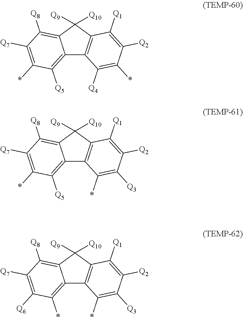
C12=C([Q5])C(*)=C([Q7])C([Q8])=C1C([Q9])([Q10])C1=C2C([Q4])=C(*)C([Q2])=C1[Q1].C12=C([Q5])C(*)=C([Q7])C([Q8])=C1C([Q9])([Q10])C1=C2C(*)=C([Q3])C([Q2])=C1[Q1].C12=C(*)C([Q6])=C([Q7])C([Q8])=C1C([Q9])([Q10])C1=C2C(*)=C([Q3])C([Q2])=C1[Q1]
